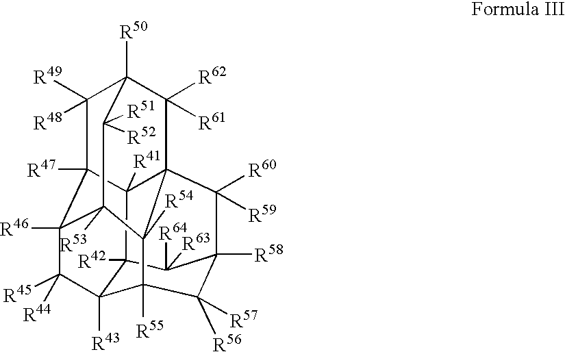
C12([R43])C3([R55])C([R57])([R56])C4([R58])C([R64])([R63])C1([R42])C1([R41])C5(C4([R60])[R59])C([R62])([R61])C4([R50])C([R49])([R48])C1([R47])C([R46])(C2([R45])[R44])C([R53])(C35[R54])C4([R51])[R52]
